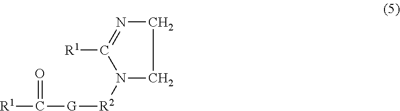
C1N=C([R1])N([R2][G]C([R1])=O)C1
